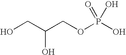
C(O)(CO)COP(O)(=O)O
